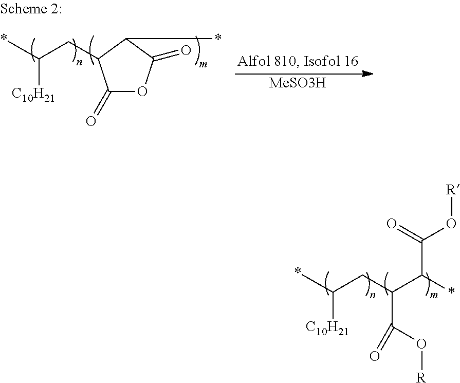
C(CC(*)[C10H21])(C(O[R])=O)C(*)C(O[R])=O.C1(=O)OC(=O)C(*)C1CC(*)[C10H21].[MeSO3H]
